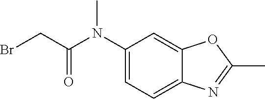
C1(N(C)C(CBr)=O)=CC=C2C(=C1)OC(C)=N2
